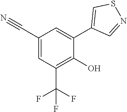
C1=C(C#N)C=C(C2=CSN=C2)C(O)=C1C(F)(F)F
